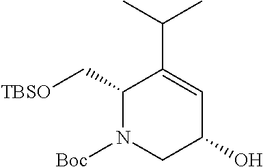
C1(C[TBSO])N([Boc])CC(O)C=C1C(C)C
